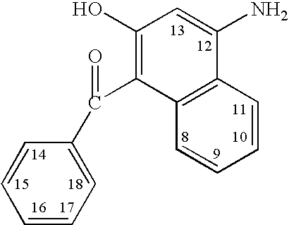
C1=CC2=C(C=C1)C(C(C1=CC=CC=C1)=O)=C(O)C=C2N
